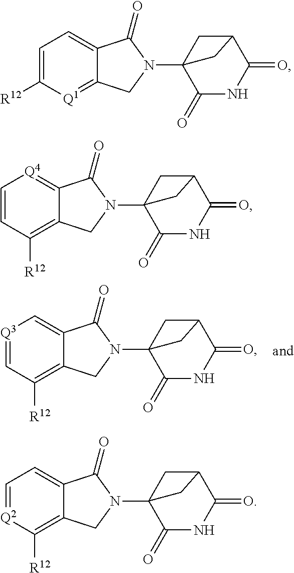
[Q3]1=CC([R12])=C2C(=C1)C(=O)N(C13C(=O)NC(=O)C(C1)C3)C2.C1=C([R12])[Q1]=C2C(=C1)C(=O)N(C13C(=O)NC(=O)C(C1)C3)C2.C1=CC([R12])=C2C(=[Q4]1)C(=O)N(C13C(=O)NC(=O)C(C1)C3)C2.C1=[Q2]C([R12])=C2C(=C1)C(=O)N(C13C(=O)NC(=O)C(C1)C3)C2
